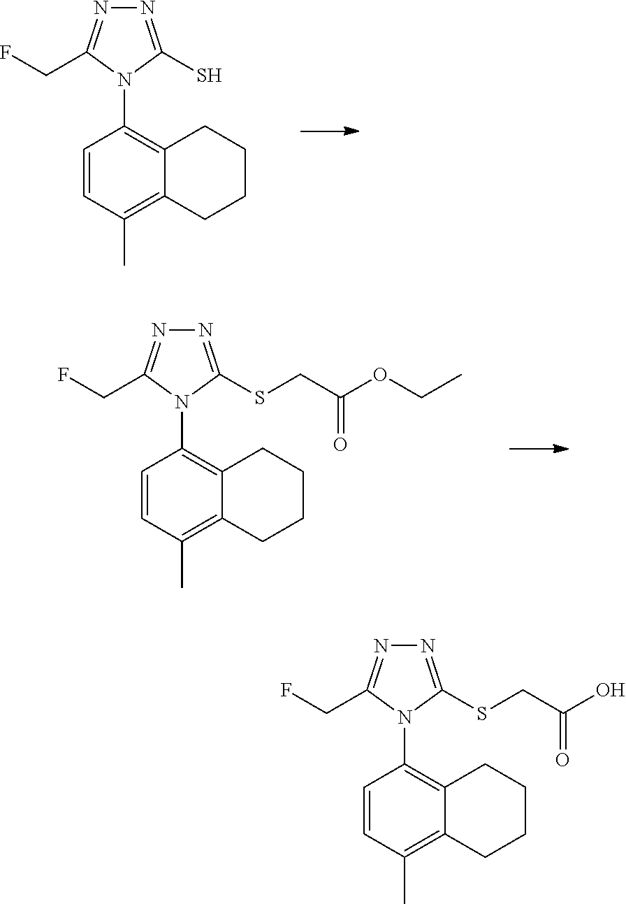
N1=C(SCC(O)=O)N(C2=C3C(=C(C)C=C2)CCCC3)C(CF)=N1.N1=C(S)N(C2=C3C(=C(C)C=C2)CCCC3)C(CF)=N1.N1=C(SCC(OCC)=O)N(C2=C3C(=C(C)C=C2)CCCC3)C(CF)=N1
